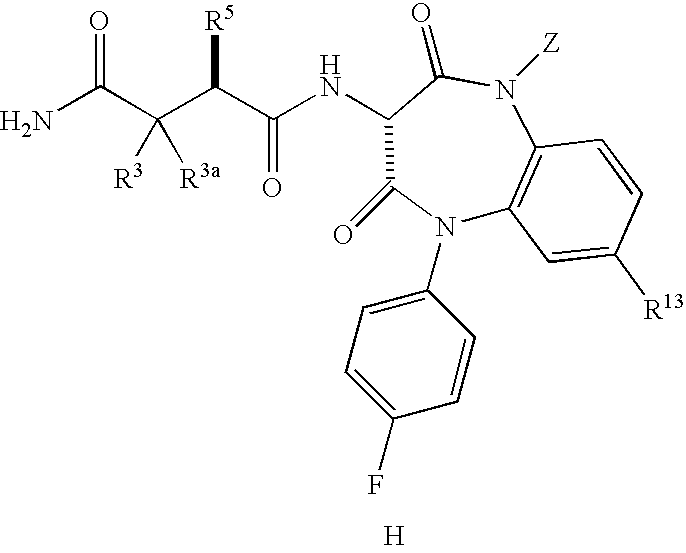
NC(C(C(C(NC1C(=O)N([Z])C2=C(N(C3=CC=C(F)C=C3)C1=O)C=C([R13])C=C2)=O)[R5])([R3])[R3a])=O.[H]
